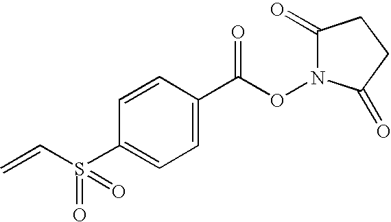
C1=C(C(ON2C(=O)CCC2=O)=O)C=CC(S(C=C)(=O)=O)=C1
